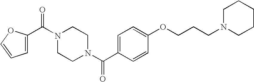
C(N1CCN(C(C2=CC=C(OCCCN3CCCCC3)C=C2)=O)CC1)(=O)C1=CC=CO1
